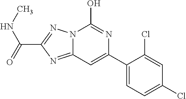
N12C(=NC(C(NC)=O)=N1)C=C(C1=CC=C(Cl)C=C1Cl)N=C2O
